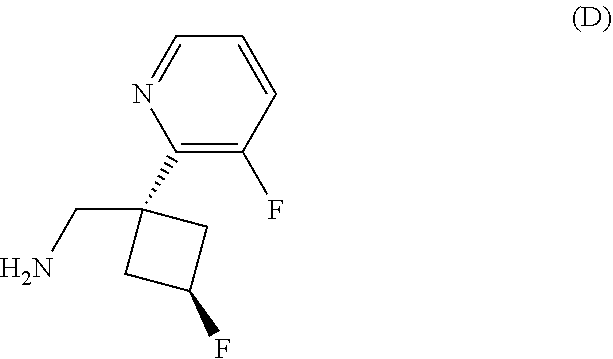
C1=CC(F)=C(C2(CN)CC(F)C2)N=C1
